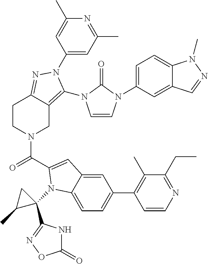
C1(N2C(N3C=CN(C4=CC=C5C(=C4)C=NN5C)C3=O)=C3CN(C(=O)C4=CC5=CC(C6=C(C)C(CC)=NC=C6)=CC=C5N4C4(C5=NOC(=O)N5)CC4C)CCC3=N2)=CC(C)=NC(C)=C1
